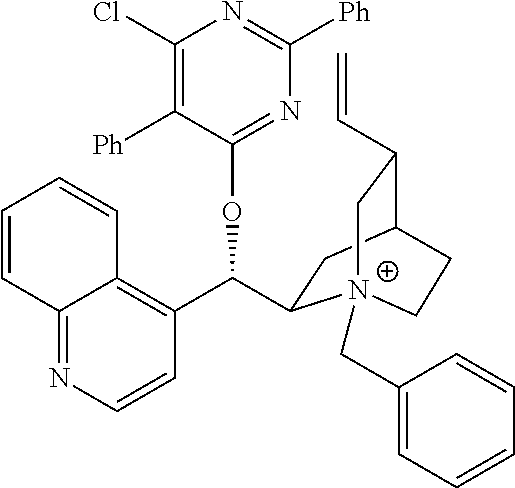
C1=CC2=NC=CC(C(OC3=NC([Ph])=NC(Cl)=C3[Ph])C3CC4C(C=C)C[N+]3(CC3=CC=CC=C3)CC4)=C2C=C1
